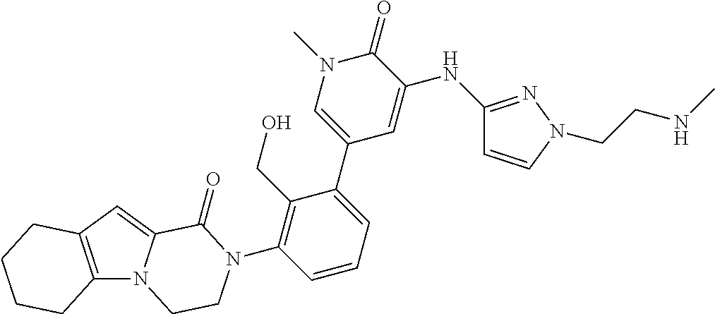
C12=C(C=C3N1CCN(C1=C(CO)C(C4=CN(C)C(=O)C(NC5=NN(CCNC)C=C5)=C4)=CC=C1)C3=O)CCCC2
